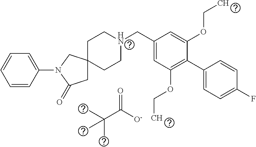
CC(C([O-])=O)(C)C.C1CN(CC2=CC(OCC)=C(C3=CC=C(F)C=C3)C(OCC)=C2)CCC12CC(=O)N(C1=CC=CC=C1)C2
